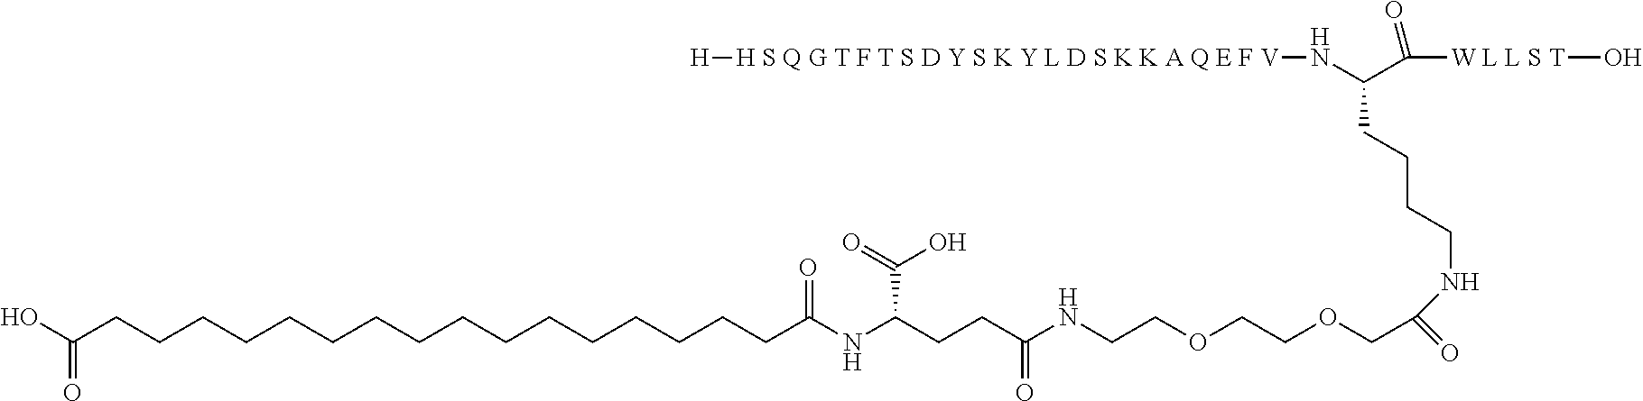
C(CCC(C([W L L S T]O)=O)N[H S Q G T F T S D Y S K Y L D S K K A Q E F V][H])CNC(=O)COCCOCCNC(CCC(C(O)=O)NC(=O)CCCCCCCCCCCCCCCCC(O)=O)=O
